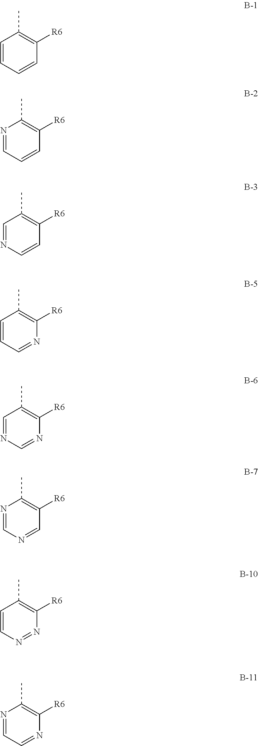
C1=CC=CC([R6])=C1C.N1=CC=CC([R6])=C1C.C1=NC=CC([R6])=C1C.C1=CC=NC([R6])=C1C.C1=NC=NC([R6])=C1C.N1=CN=CC([R6])=C1C.C1=CN=NC([R6])=C1C.N1=CC=NC([R6])=C1C
